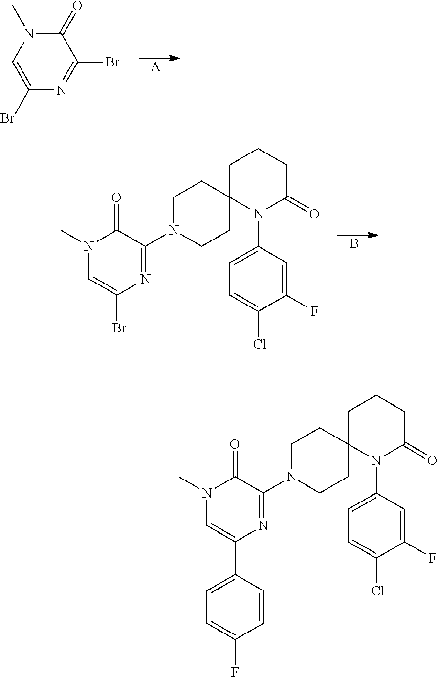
B.C1=C(F)C(Cl)=CC=C1N1C2(CCN(C3=NC(Br)=CN(C)C3=O)CC2)CCCC1=O.C1=C(F)C(Cl)=CC=C1N1C2(CCN(C3=NC(C4=CC=C(F)C=C4)=CN(C)C3=O)CC2)CCCC1=O.[A].C1(=O)N(C)C=C(Br)N=C1Br
